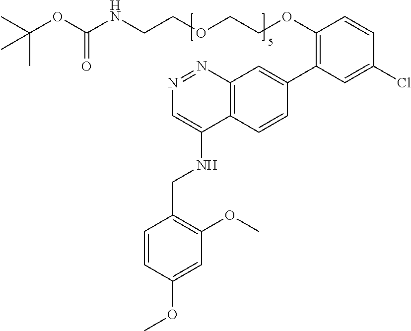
O(CCOCCNC(=O)OC(C)(C)C)C1=C(C2=CC3=C(C=C2)C(NCC2=C(OC)C=C(OC)C=C2)=CN=N3)C=C(Cl)C=C1
